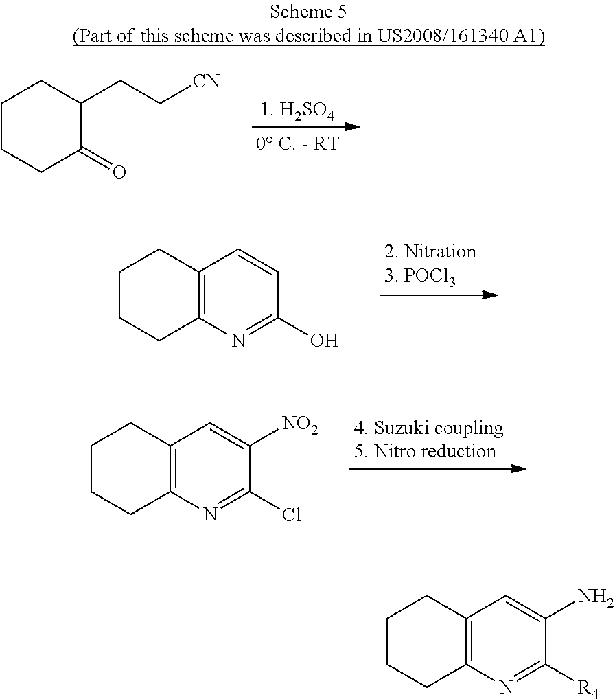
C12=C(N=C(O)C=C1)CCCC2.C12=C(N=C(Cl)C([NO2])=C1)CCCC2.C1CCC(=O)C(CC[CN])C1.C12=C(N=C([R4])C(N)=C1)CCCC2
